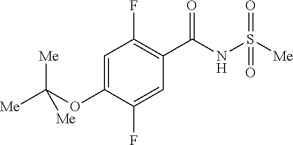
[Me]C(OC1=CC(F)=C(C(NS([Me])(=O)=O)=O)C=C1F)([Me])[Me]
